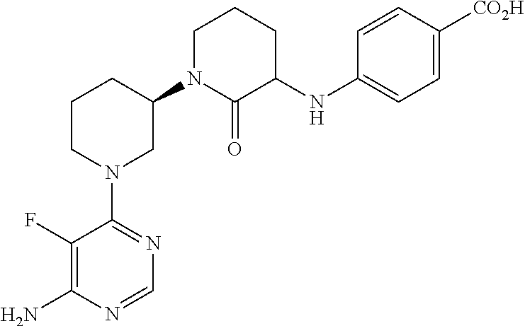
C1(F)=C(N)N=CN=C1N1CC(N2C(=O)C(NC3=CC=C([CO2H])C=C3)CCC2)CCC1
